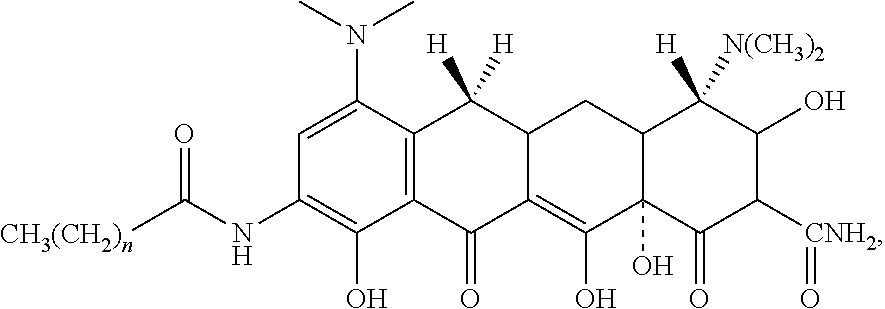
C12=C(C(N(C)C)=CC(NC([CH3(CH2)n])=O)=C1O)C([H])([H])C1C(=C(O)C3(O)C(C1)C([H])([N(CH3)2])C(O)C([CNH2]=O)C3=O)C2=O
